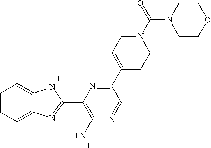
C1=CC=C2C(=C1)NC(C1=C(N)N=CC(C3=CCN(C(N4CCOCC4)=O)CC3)=N1)=N2.[H].[H].[H]
